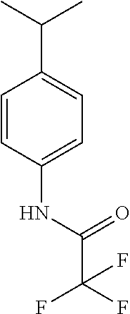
C1=CC(NC(C(F)(F)F)=O)=CC=C1C(C)C
